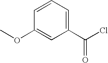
C1(C(Cl)=O)=CC=CC(OC)=C1
